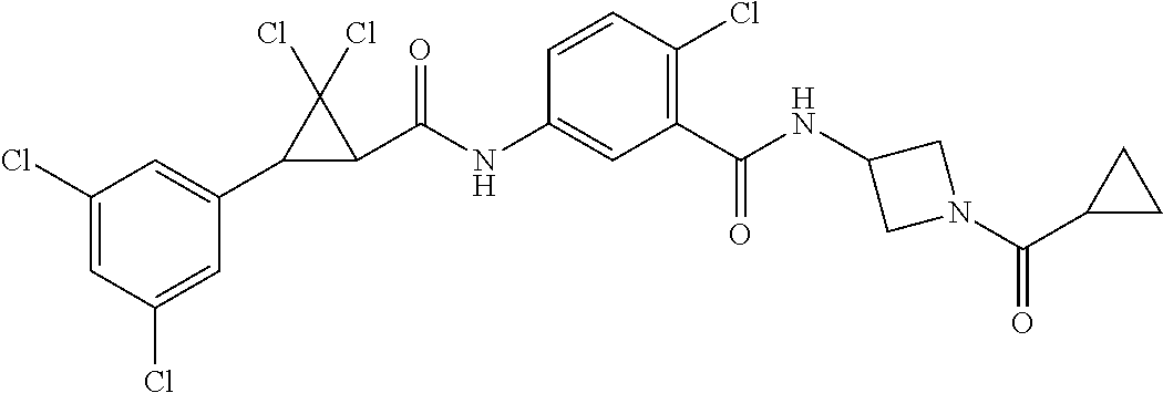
C1(Cl)=CC(Cl)=CC(C2C(C(NC3=CC(C(=O)NC4CN(C(C5CC5)=O)C4)=C(Cl)C=C3)=O)C2(Cl)Cl)=C1
